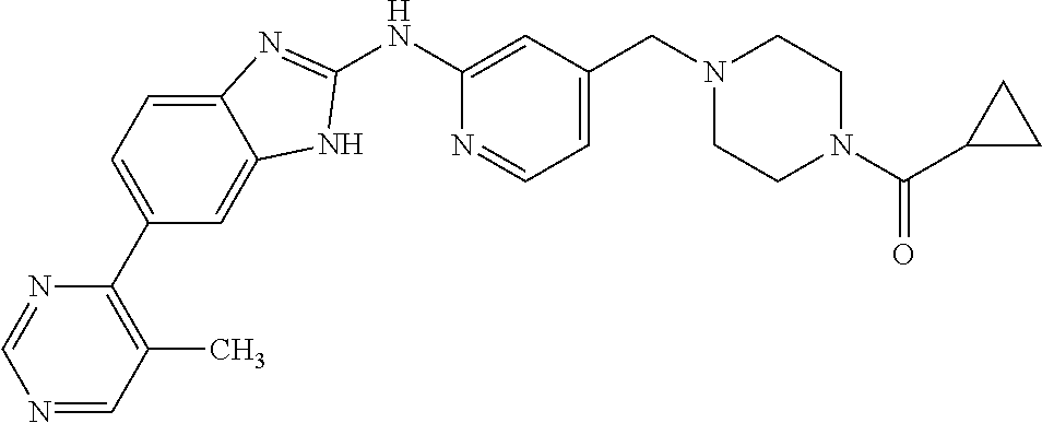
C1=C2C(=CC(C3=C(C)C=NC=N3)=C1)NC(NC1=CC(CN3CCN(C(C4CC4)=O)CC3)=CC=N1)=N2
